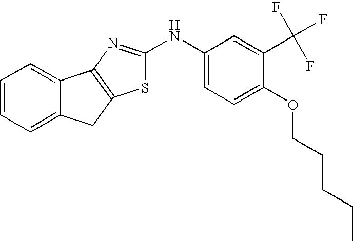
S1C(NC2=CC=C(OCCCCC)C(C(F)(F)F)=C2)=NC2=C1CC1=CC=CC=C21
